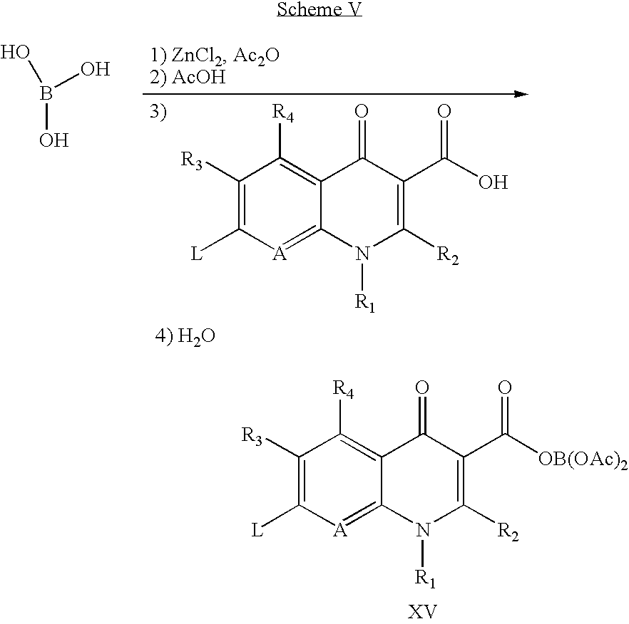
B(O)(O)O.C1([R3])=C([L])[A]=C2C(=C1[R4])C(=O)C(C(=O)O)=C([R2])N2[R1].C1([R3])=C([L])[A]=C2C(=C1[R4])C(=O)C(C(=O)[OB(OAc)2])=C([R2])N2[R1]
